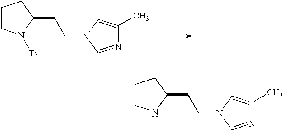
C1CN([Ts])C(CCN2C=NC(C)=C2)C1.C1CNC(CCN2C=NC(C)=C2)C1
